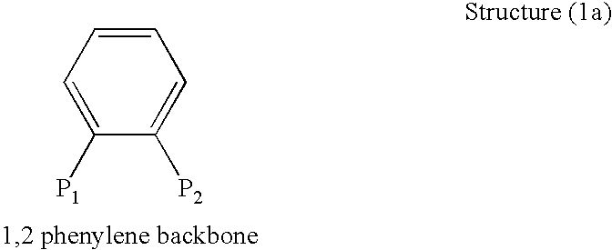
C1=CC=C([P2])C([P1])=C1
